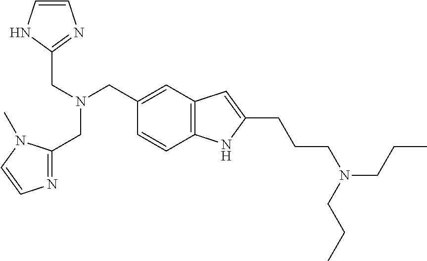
C(N(CC1=CC2=C(C=C1)NC(CCCN(CCC)CCC)=C2)CC1=NC=CN1)C1=NC=CN1C
